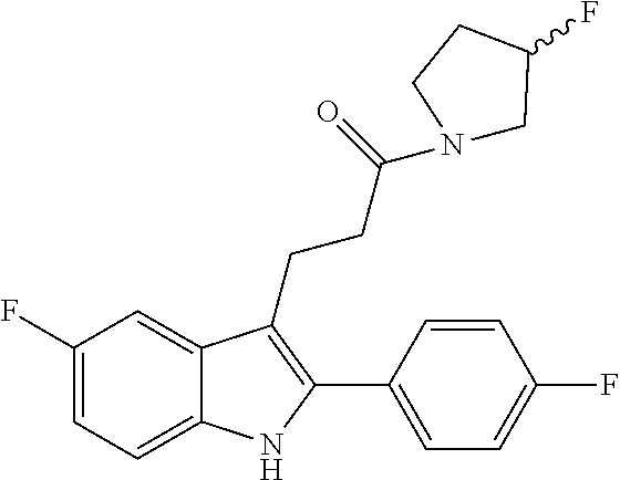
C1=C2C(CCC(=O)N3CC(F)CC3)=C(C3=CC=C(F)C=C3)NC2=CC=C1F
